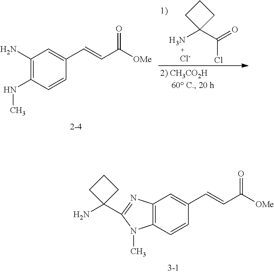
C12=C(C=CC(C=CC([OMe])=O)=C1)N(C)C(C1(N)CCC1)=N2.C1(N)=C(NC)C=CC(C=CC([OMe])=O)=C1.C1CC(N)(C(=O)Cl)C1.[Cl-]
